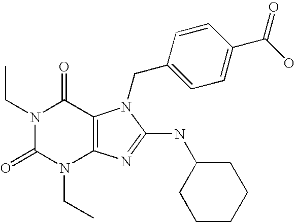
N1(CC)C(=O)N(CC)C2=C(C1=O)N(CC1=CC=C(C(=O)O)C=C1)C(NC1CCCCC1)=N2
